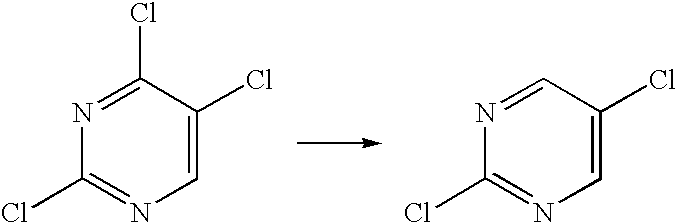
N1=C(Cl)C(Cl)=CN=C1Cl.N1=CC(Cl)=CN=C1Cl
